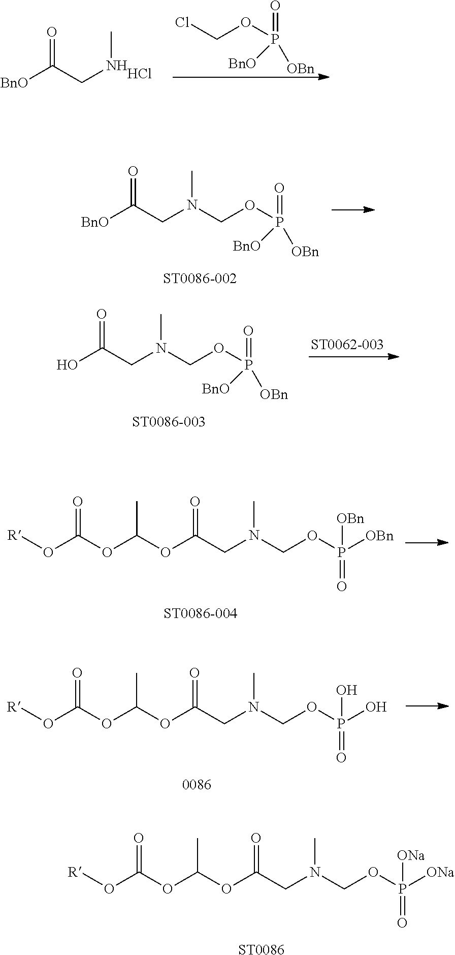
[R]OC(OC(OC(CN(COP(=O)([ONa])[ONa])C)=O)C)=O.[ST0086].[BnO]C(CNC)=O.Cl.ClCOP(=O)([OBn])[BnO].N(COP(=O)([OBn])[BnO])(C)CC([BnO])=O.N(COP(=O)([OBn])[BnO])(C)CC(O)=O.[R]OC(OC(OC(CN(COP(=O)([OBn])[OBn])C)=O)C)=O.[R]OC(OC(OC(CN(COP(=O)(O)O)C)=O)C)=O
